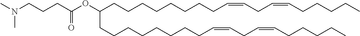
C(CCCCC=CCC=CCCCCC)CCCC(CCCCCCCCC=CCC=CCCCCC)OC(CCCN(C)C)=O
